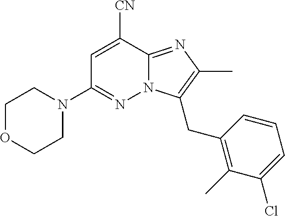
N1(C2=NN3C(=NC(C)=C3CC3=C(C)C(Cl)=CC=C3)C([CN])=C2)CCOCC1
